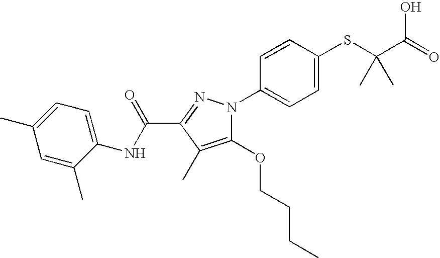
C1(OCCCC)=C(C)C(C(NC2=CC=C(C)C=C2C)=O)=NN1C1=CC=C(SC(C(=O)O)(C)C)C=C1
